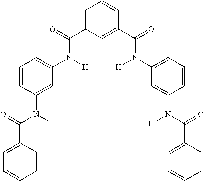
C1=CC(N(C(C2=CC=CC=C2)=O)[H])=CC(N(C(=O)C2=CC=CC(C(N([H])C3=CC=CC(N(C(=O)C4=CC=CC=C4)[H])=C3)=O)=C2)[H])=C1
